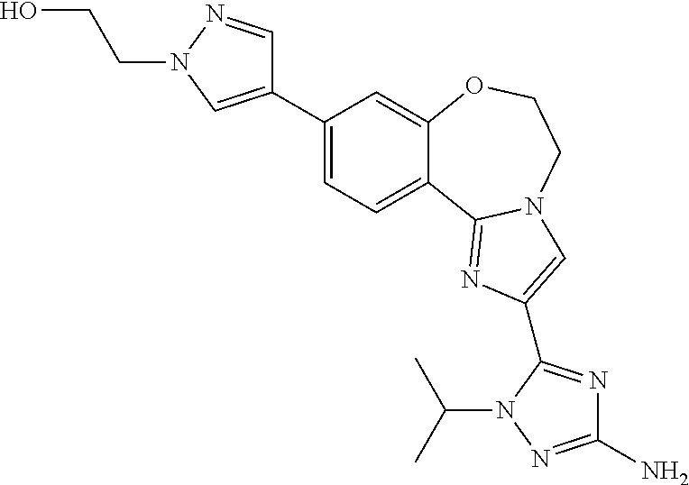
C1(C2=CN(CCO)N=C2)=CC=C2C(=C1)OCCN1C2=NC(C2=NC(N)=NN2C(C)C)=C1
